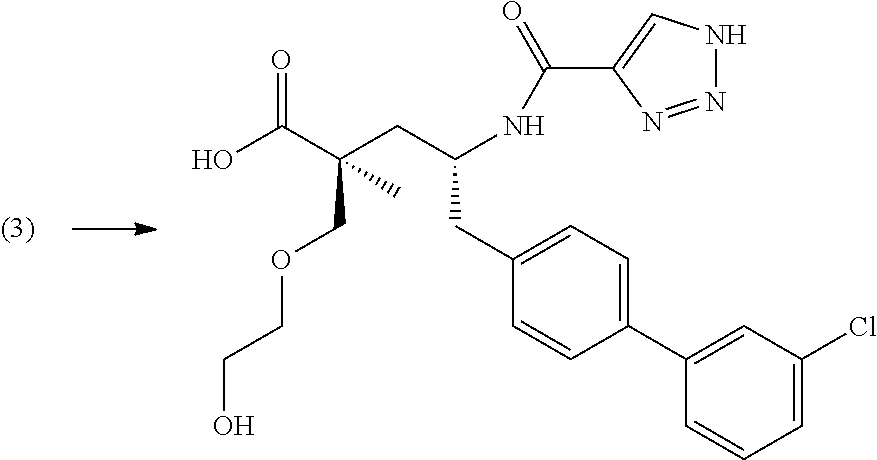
C1=CC=C(Cl)C=C1C1=CC=C(CC(CC(C(O)=O)(COCCO)C)NC(=O)C2=CNN=N2)C=C1
